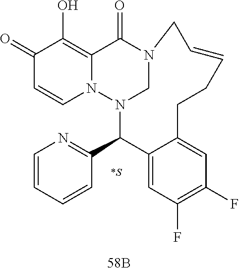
C1(=O)C=CN2C(=C1O)C(=O)N1CN2C(C2=NC=CC=C2)C2=CC(F)=C(F)C=C2CCC=CC1
